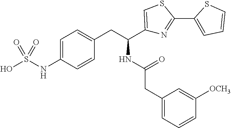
C1=C(NS(O)(=O)=O)C=CC(CC(C2=CSC(C3=CC=CS3)=N2)NC(=O)CC2=CC=CC([OCH3])=C2)=C1
